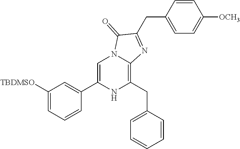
C1([TBDMSO])=CC=CC(C2=CN3C(=C(CC4=CC=CC=C4)N2)N=C(CC2=CC=C([OCH3])C=C2)C3=O)=C1
